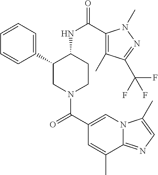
C1=CC=C(C2CN(C(C3=CN4C(=NC=C4C)C(C)=C3)=O)CCC2NC(=O)C2=C(C)C(C(F)(F)F)=NN2C)C=C1
